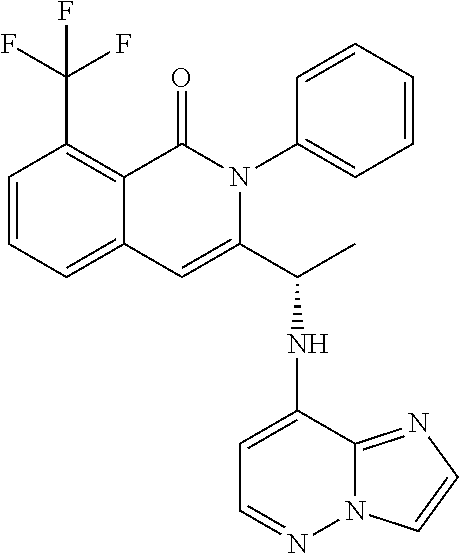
C12=CC=CC(C(F)(F)F)=C1C(=O)N(C1=CC=CC=C1)C(C(NC1=CC=NN3C1=NC=C3)C)=C2
